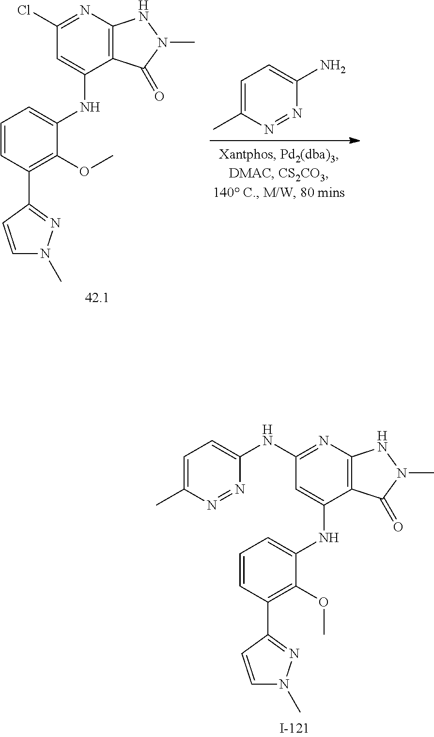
C1=CC(C2=NN(C)C=C2)=C(OC)C(NC2=CC(Cl)=NC3=C2C(=O)N(C)N3)=C1.N1=NC(C)=CC=C1N.C1=CC(C2=NN(C)C=C2)=C(OC)C(NC2=CC(NC3=CC=C(C)N=N3)=NC3=C2C(=O)N(C)N3)=C1
